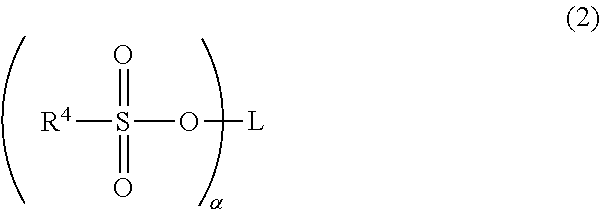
[R4]S(O[L])(=O)=O
